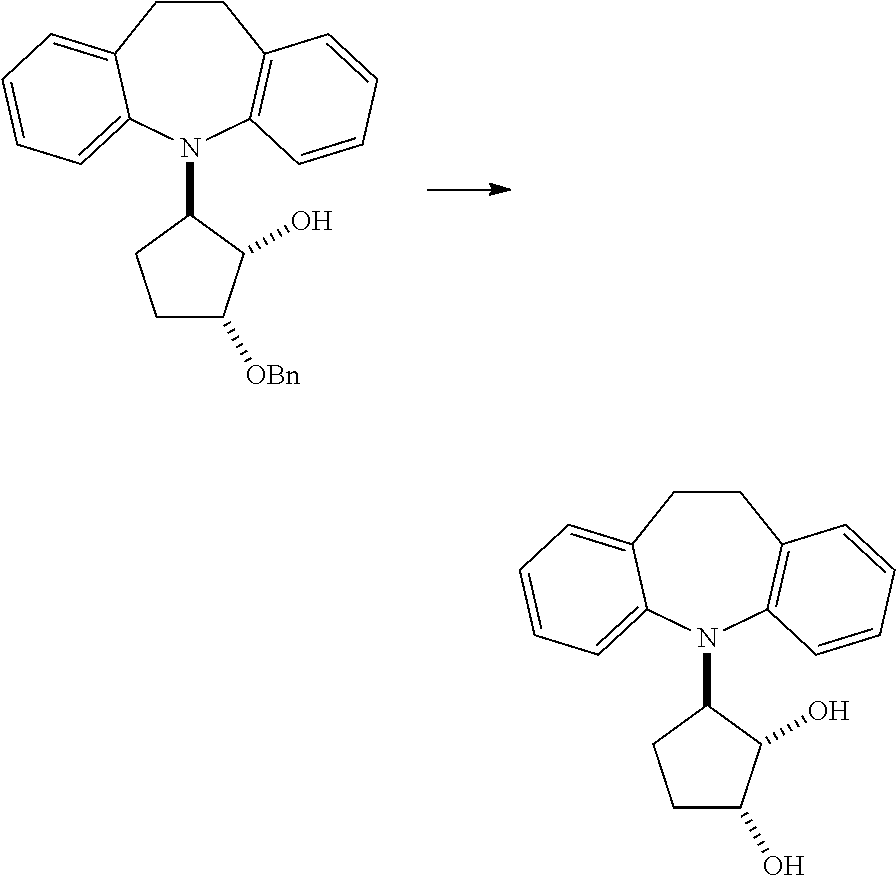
C1(N2C3=C(CCC4=CC=CC=C24)C=CC=C3)CCC([OBn])C1O.C1(N2C3=C(CCC4=CC=CC=C24)C=CC=C3)CCC(O)C1O
